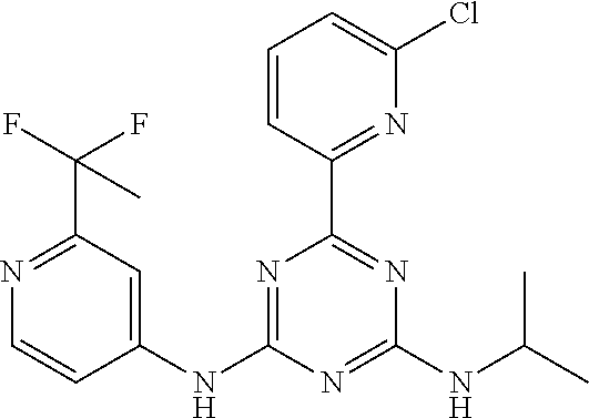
C1=CC(C2=NC(NC(C)C)=NC(NC3=CC(C(F)(F)C)=NC=C3)=N2)=NC(Cl)=C1
